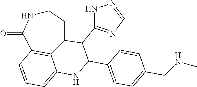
C1NC(=O)C2=C3C(=CC=C2)NC(C2=CC=C(CNC)C=C2)C(C2=NC=NN2)C3=C1
